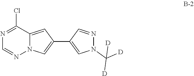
N1=CC(C2=CN3N=CN=C(Cl)C3=C2)=CN1C([D])([D])[D]
